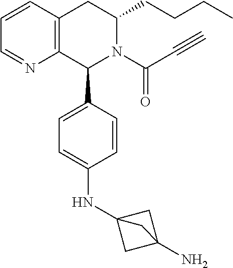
C12=C(CC(CCCC)N(C(C#C)=O)C1C1=CC=C(NC34CC(N)(C3)C4)C=C1)C=CC=N2
